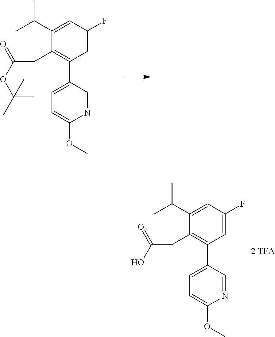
C1(C(C)C)=CC(F)=CC(C2=CC=C(OC)N=C2)=C1CC(OC(C)(C)C)=O.C1(C(C)C)=CC(F)=CC(C2=CC=C(OC)N=C2)=C1CC(O)=O
